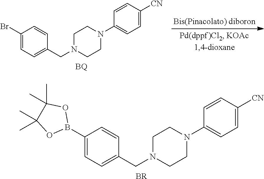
C1N(CC2=CC=C(Br)C=C2)CCN(C2=CC=C([CN])C=C2)C1.[BQ].C1N(CC2=CC=C(B3OC(C)(C)C(C)(C)O3)C=C2)CCN(C2=CC=C([CN])C=C2)C1.[BR]
